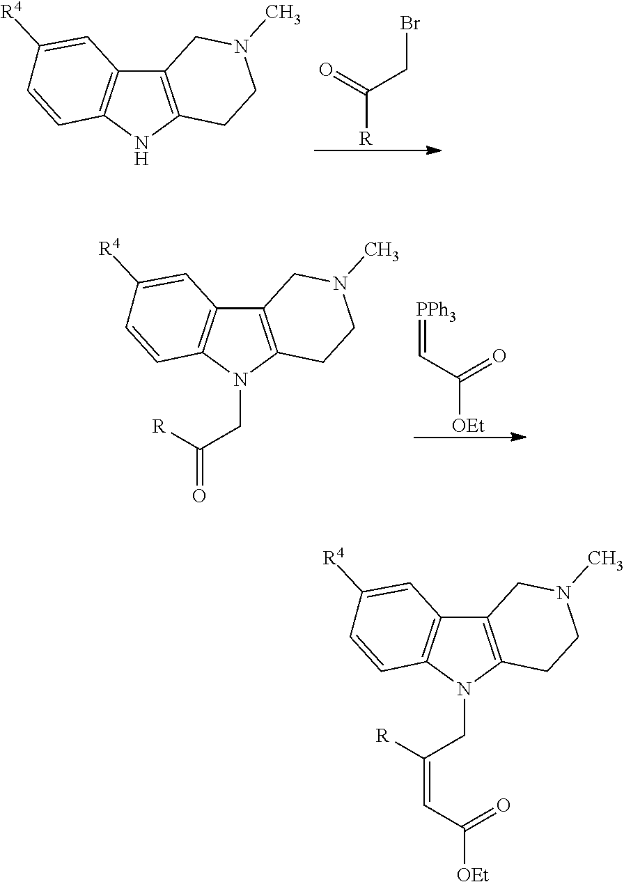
C12=C(N(CC(=CC([OEt])=O)[R])C3=C1C=C([R4])C=C3)CCN(C)C2.C12=C(NC3=C1C=C([R4])C=C3)CCN(C)C2.O=C(CBr)[R].C12=C(N(CC(=O)[R])C3=C1C=C([R4])C=C3)CCN(C)C2.O=C(C=[PPh3])[OEt]
